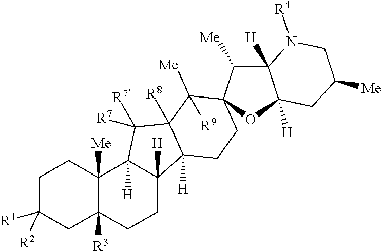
C1C([R1])([R2])CC2([R3])C([Me])(C1)C1([H])C([H])(CC2)C2([H])C([R8])(C1([R7])[R7])C([Me])([R9])C1(CC2)C([Me])C2([H])C([H])(O1)CC([Me])CN2[R4]
